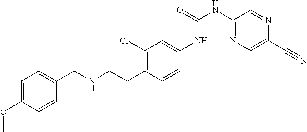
C1=C(OC)C=CC(CNCCC2=C(Cl)C=C(NC(NC3=NC=C(C#N)N=C3)=O)C=C2)=C1
